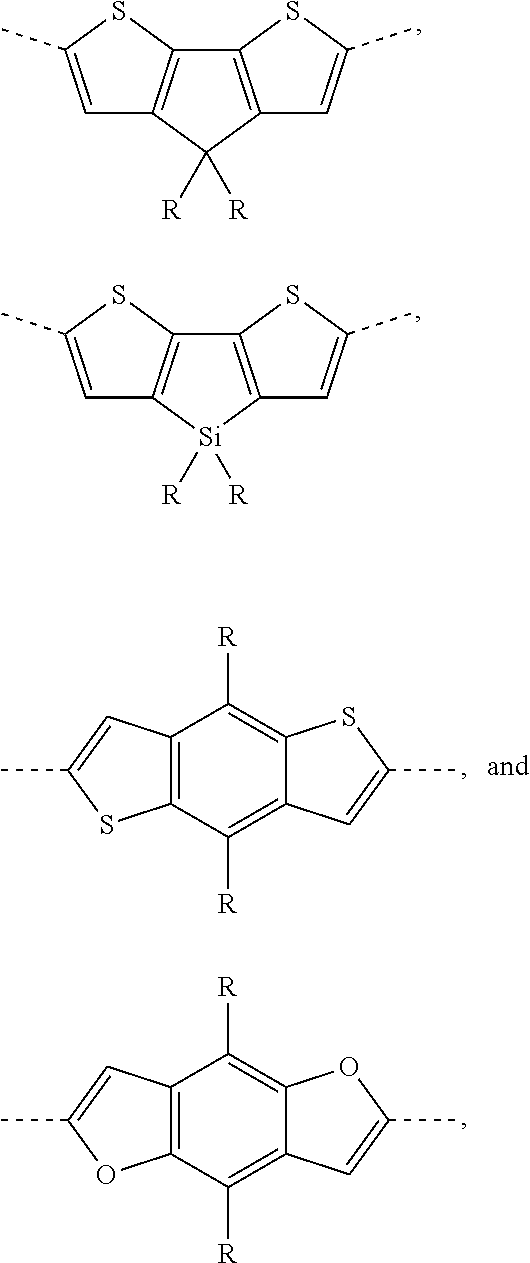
C1=C(C)SC2=C1C([R])([R])C1=C2SC(C)=C1.C1=C(C)SC2=C1[Si]([R])([R])C1=C2SC(C)=C1.CC1=CC2=C(S1)C([R])=C1C(=C2[R])SC(C)=C1.CC1=CC2=C(O1)C([R])=C1C(=C2[R])OC(C)=C1
